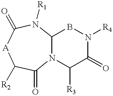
C12N(C([R3])C(=O)N([R4])B1)C(=O)C([R2])[A]C(=O)N2[R1]
